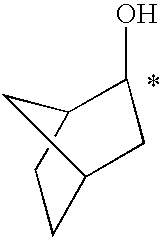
OC1CC2CCC1C2
